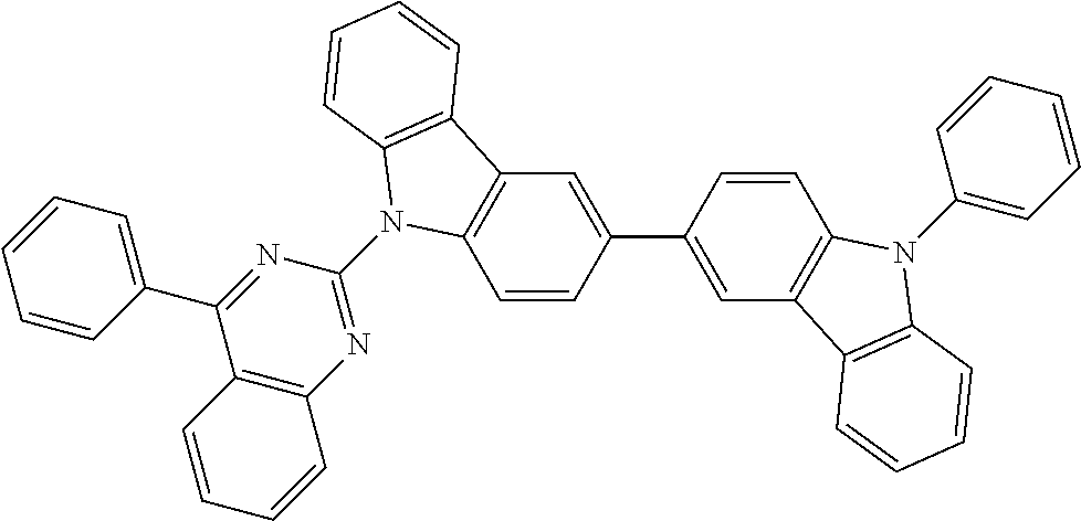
C1=CC(C2=CC3=C(C=C2)N(C2=NC4=C(C(C5=CC=CC=C5)=N2)C=CC=C4)C2=C3C=CC=C2)=CC2=C1N(C1=CC=CC=C1)C1=C2C=CC=C1
